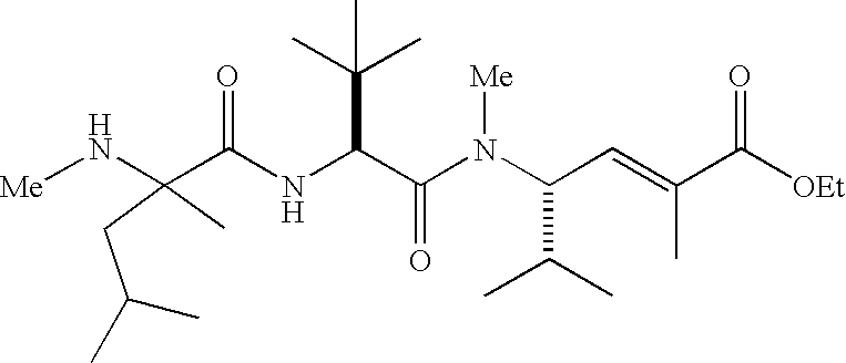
N(C(C(N(C(C(C)C)C=C(C([OEt])=O)C)[Me])=O)C(C)(C)C)C(=O)C(N[Me])(CC(C)C)C
